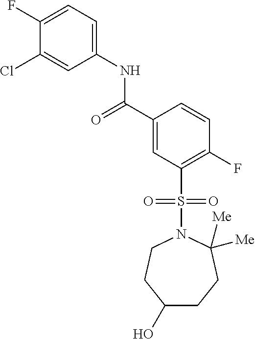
C1(F)=CC=C(NC(C2=CC(S(=O)(=O)N3CCC(O)CCC3([Me])[Me])=C(F)C=C2)=O)C=C1Cl
